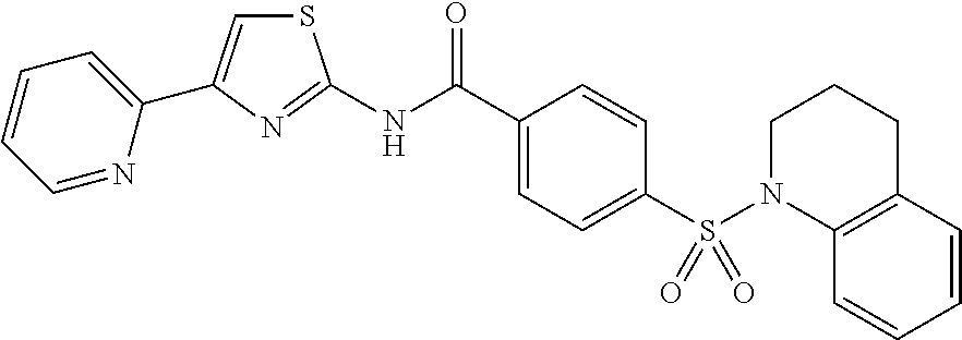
C1(C(=O)NC2=NC(C3=CC=CC=N3)=CS2)=CC=C(S(N2C3=C(CCC2)C=CC=C3)(=O)=O)C=C1
